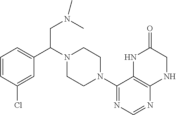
C1=CC(Cl)=CC(C(N2CCN(C3=NC=NC4=C3NC(=O)CN4)CC2)CN(C)C)=C1
